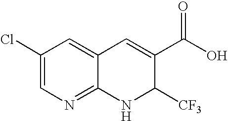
C1(C(O)=O)=CC2=CC(Cl)=CN=C2NC1[CF3]
